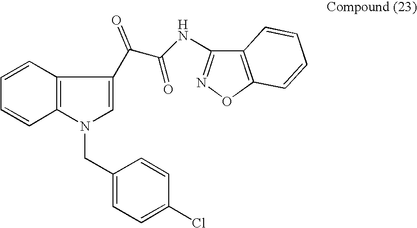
C1=CC2=C(C=C1)N(CC1=CC=C(Cl)C=C1)C=C2C(C(NC1=NOC2=C1C=CC=C2)=O)=O
